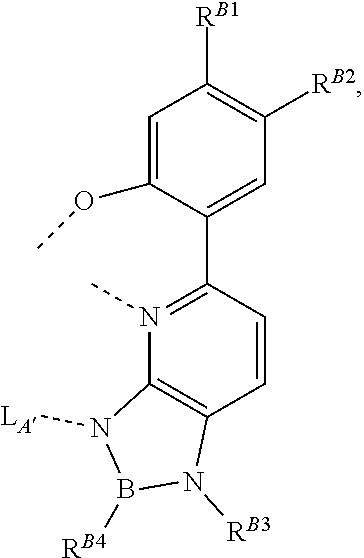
C1=CC(C2=CC([RB2])=C([RB1])C=C2OC)=N(C)C2=C1N([RB3])B([RB4])N2[LA]
